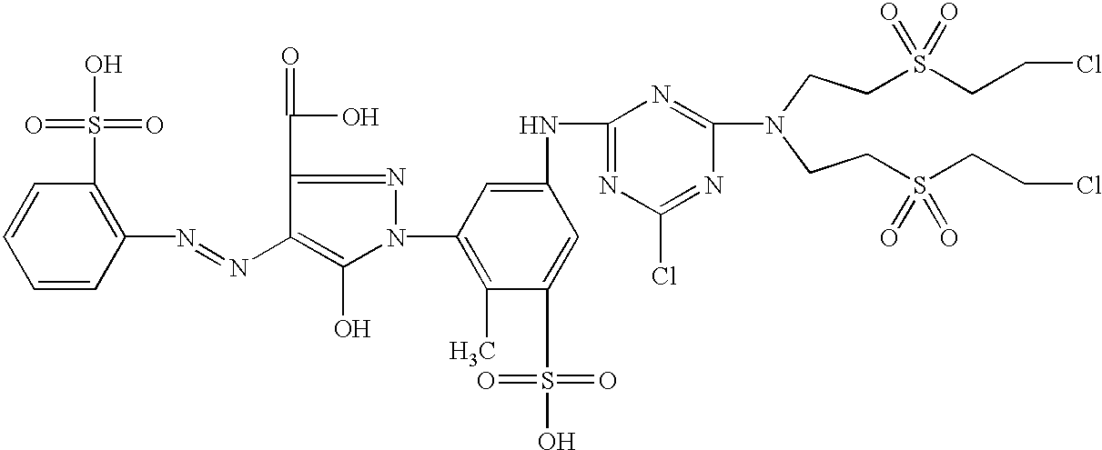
C1=CC(N=NC2=C(O)N(C3=C(C)C(S(O)(=O)=O)=CC(NC4=NC(Cl)=NC(N(CCS(CCCl)(=O)=O)CCS(CCCl)(=O)=O)=N4)=C3)N=C2C(=O)O)=C(S(O)(=O)=O)C=C1
